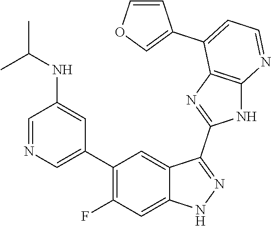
C1=NC=C(C2=C(F)C=C3C(=C2)C(C2=NC4=C(N2)N=CC=C4C2=COC=C2)=NN3)C=C1NC(C)C
